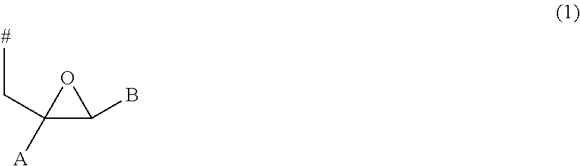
C1([A])(CC)C(B)O1
